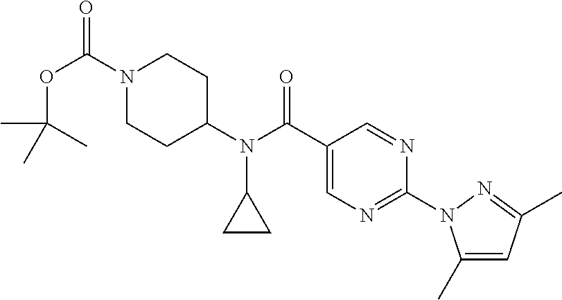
N1(C(OC(C)(C)C)=O)CCC(N(C(C2=CN=C(N3C(C)=CC(C)=N3)N=C2)=O)C2CC2)CC1
